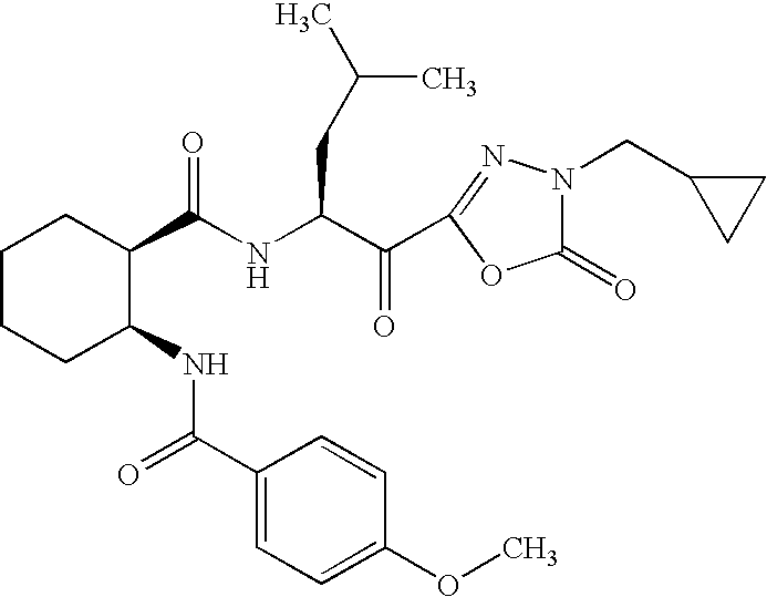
C1(C(NC(CC(C)C)C(=O)C2=NN(CC3CC3)C(=O)O2)=O)CCCCC1NC(C1=CC=C(OC)C=C1)=O
